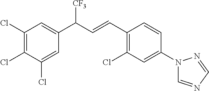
C1(C(C=CC2=C(Cl)C=C(N3C=NC=N3)C=C2)[CF3])=CC(Cl)=C(Cl)C(Cl)=C1
